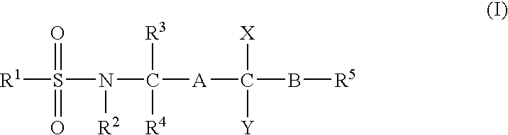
S([R1])(=O)(=O)N([R2])C([R4])([R3])[A]C([Y])([X])B[R5]
